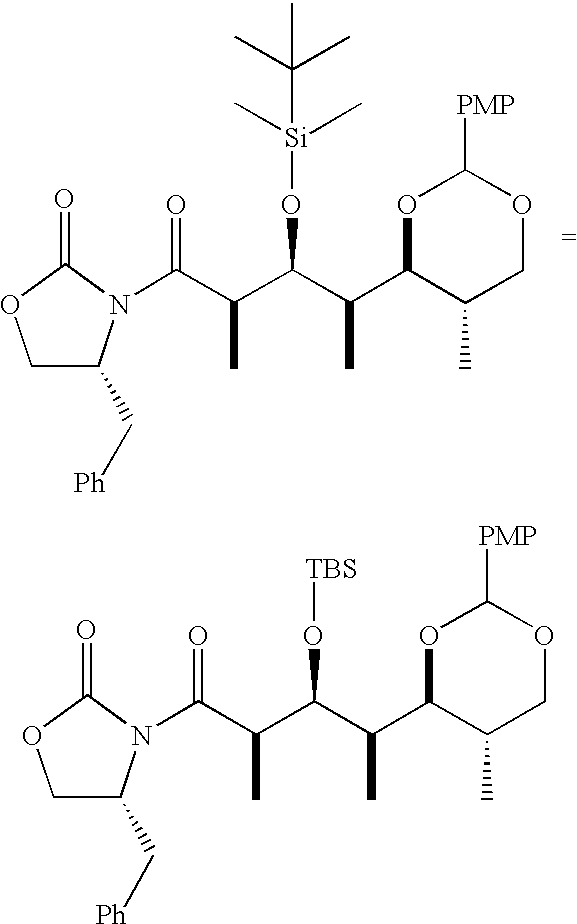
C(C(C(C1C(C)COC([PMP])O1)C)O[TBS])(C(=O)N1C(C[Ph])COC1=O)C.C(C(C(C1C(C)COC([PMP])O1)C)O[Si](C)(C)C(C)(C)C)(C(=O)N1C(C[Ph])COC1=O)C
